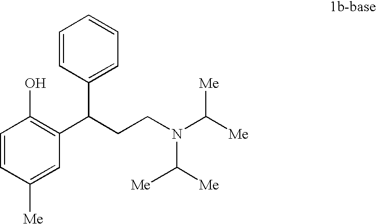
C1=CC(C(CCN(C([Me])[Me])C([Me])[Me])C2=C(O)C=CC([Me])=C2)=CC=C1
